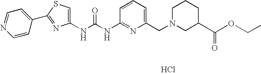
N(C(=O)NC1=NC(CN2CC(C(OCC)=O)CCC2)=CC=C1)C1=CSC(C2=CC=NC=C2)=N1.Cl
